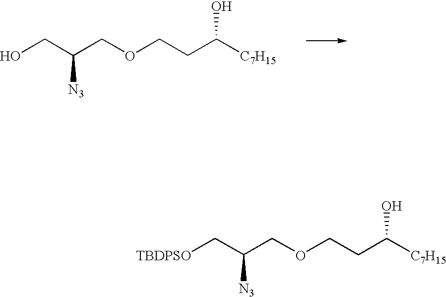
C(COCCC([C7H15])O)(C[TBDPSO])[N3].C(COCCC([C7H15])O)(CO)[N3]
